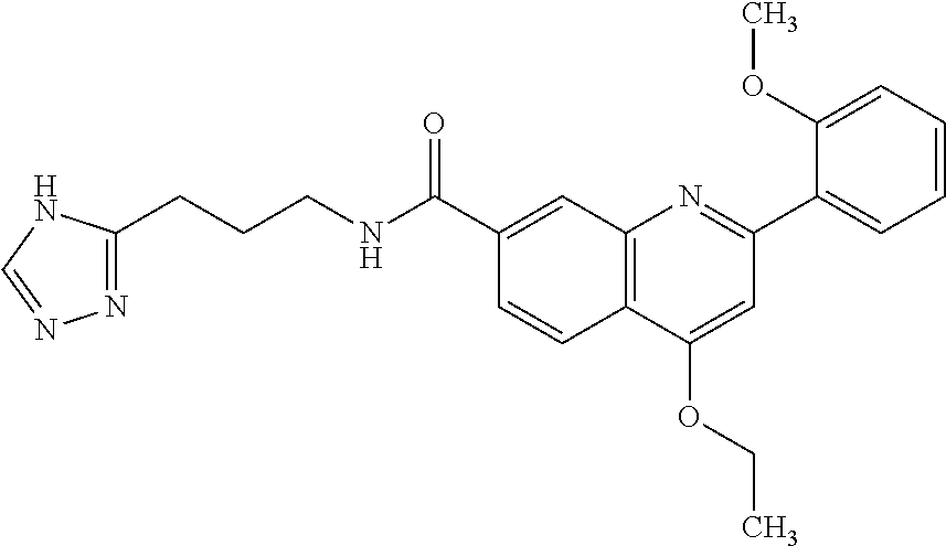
C1(C(NCCCC2=NN=CN2)=O)=CC2=C(C=C1)C(OCC)=CC(C1=CC=CC=C1OC)=N2
